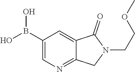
C1(B(O)O)=CN=C2C(=C1)C(=O)N(CCOC)C2
